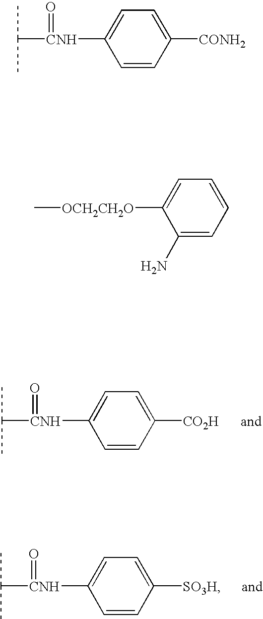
C1=C([CNH](C(C)C)=O)C=CC([CO2H])=C1.C1=C([CNH](C(C)C)=O)C=CC([SO3H])=C1.C1=C([CNH](C(C)C)=O)C=CC([CONH2])=C1.C[OCH2CH2O]C1=CC=CC=C1N
